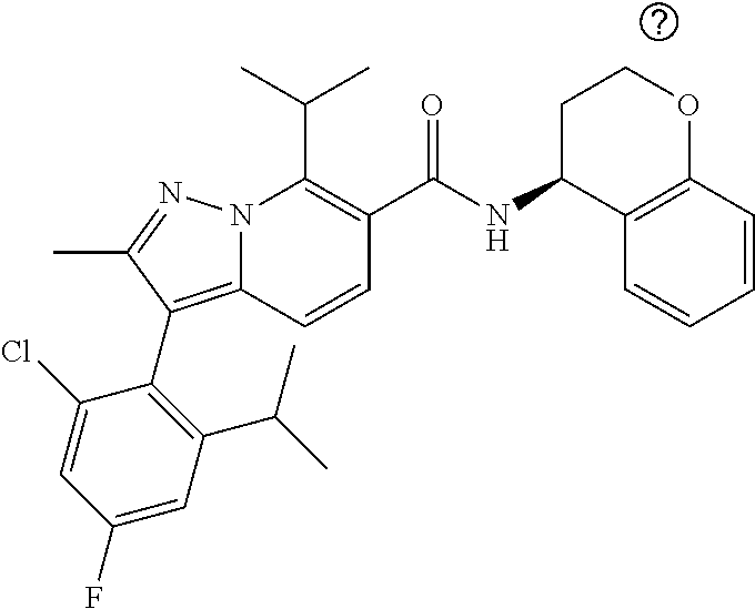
N12C(=C(C3=C(C(C)C)C=C(F)C=C3Cl)C(C)=N1)C=CC(C(=O)NC1C3=C(OCC1)C=CC=C3)=C2C(C)C
